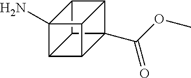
C12C3(C(OC)=O)C4C5C(N)(C14)C2C53
